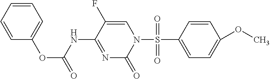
O(C(NC1=NC(=O)N(S(C2=CC=C(OC)C=C2)(=O)=O)C=C1F)=O)C1=CC=CC=C1
